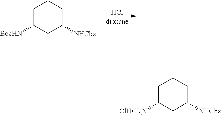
Cl.C1C([BocHN])CC([NHCbz])CC1.C1C([ClHH2N])CC([NHCbz])CC1
